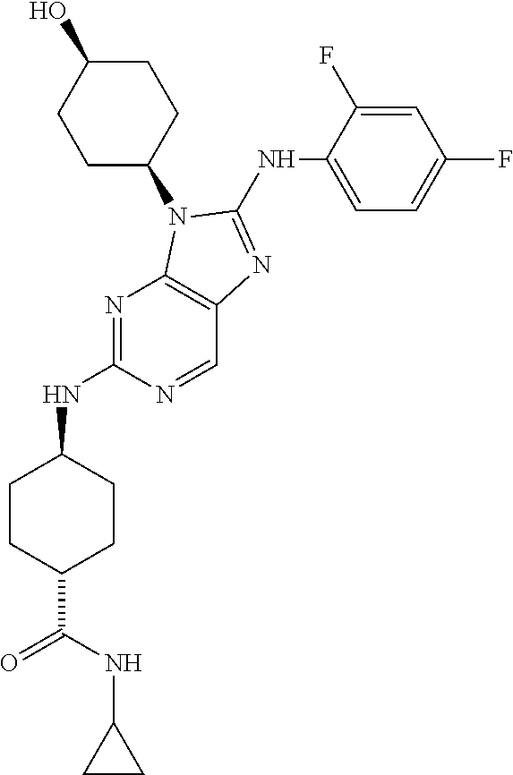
N1=C(NC2CCC(C(NC3CC3)=O)CC2)N=CC2=C1N(C1CCC(O)CC1)C(NC1=CC=C(F)C=C1F)=N2
